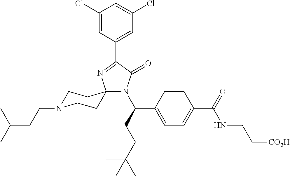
N1(C(C2=CC=C(C(NCC[CO2H])=O)C=C2)CCC(C)(C)C)C(=O)C(C2=CC(Cl)=CC(Cl)=C2)=NC12CCN(CCC(C)C)CC2
